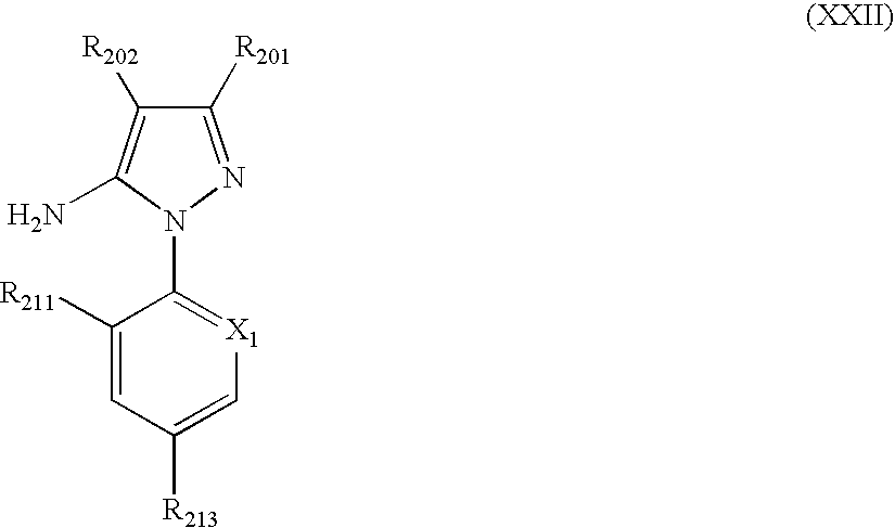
C1([R201])=NN(C2=[X1]C=C([R213])C=C2[R211])C(N)=C1[R202]
